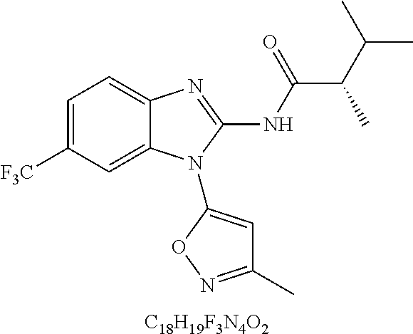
C1=C([F3C])C=C2C(=C1)N=C(NC(C(C(C)C)C)=O)N2C1=CC(C)=NO1.[C18H19F3N4O2]
